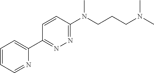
C1=CC=NC(C2=NN=C(N(CCCN(C)C)C)C=C2)=C1
